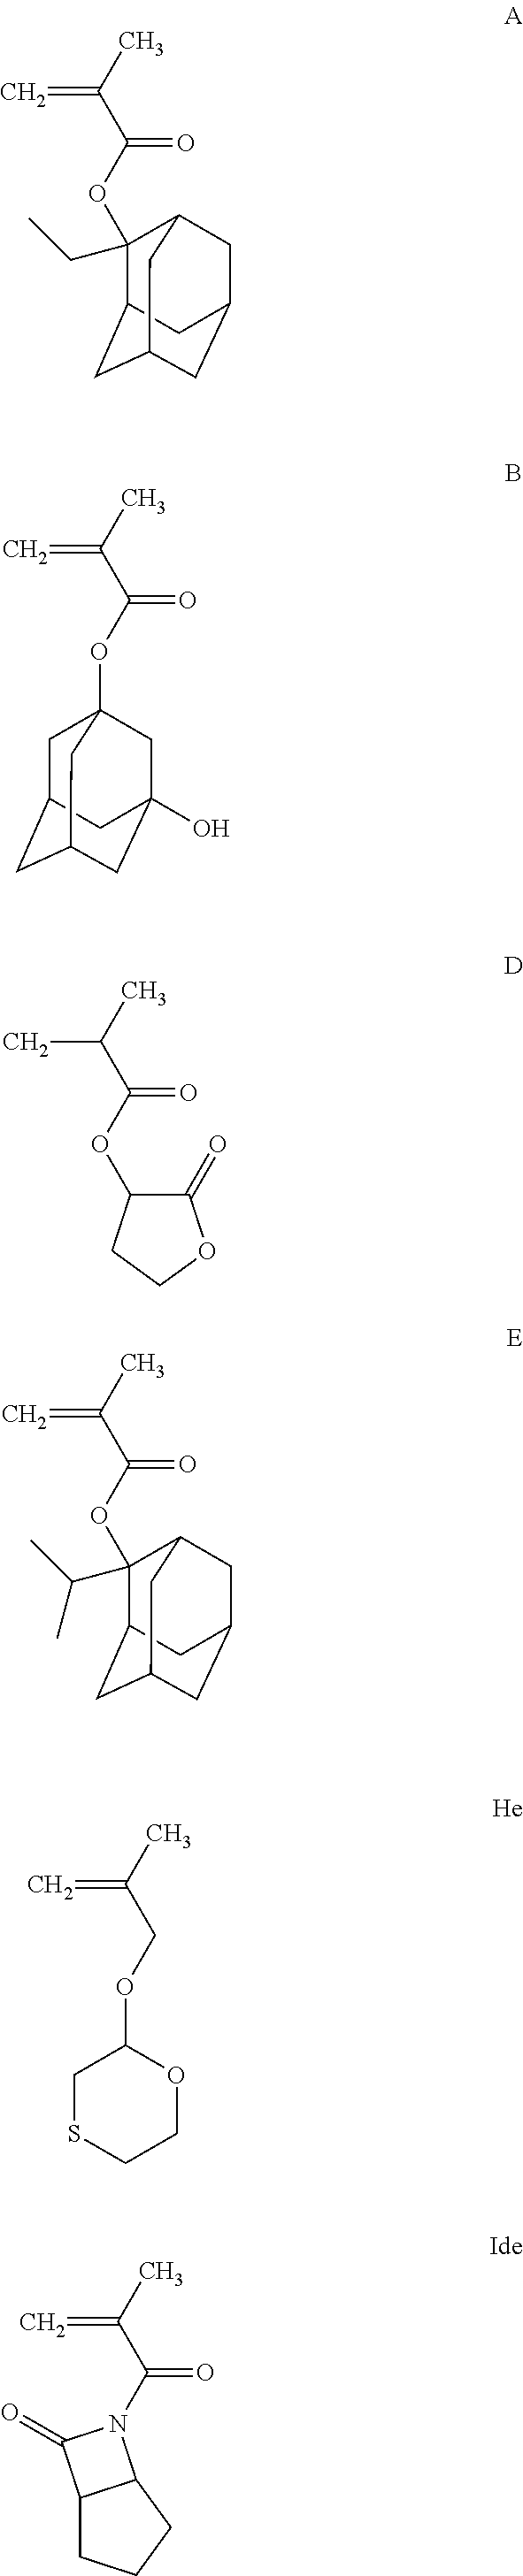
C1(CC)(OC(=O)C(=C)C)C2CC3CC(CC1C3)C2.C1(C(C)C)(OC(=O)C(=C)C)C2CC3CC(CC1C3)C2.C1(OCC(=C)C)CSCCO1.C1C2CC3CC(O)(CC1(OC(=O)C(=C)C)C3)C2.C12CCCC1N(C(=O)C(=C)C)C2=O.C1(OC(=O)C(C)C)C(=O)OCC1
